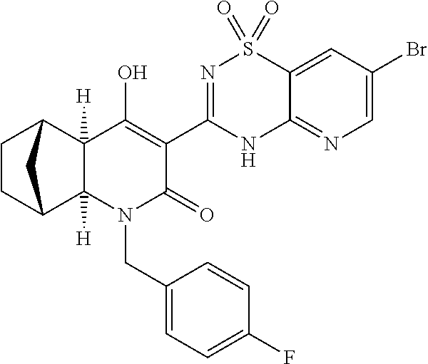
N1C2=NC=C(Br)C=C2S(=O)(=O)N=C1C1=C(O)C2([H])C([H])(N(CC3=CC=C(F)C=C3)C1=O)C1CCC2C1
